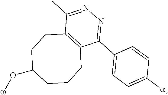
C1C(O[w])CCCC2=C(C1)C(C)=NN=C2C1=CC=C([a])C=C1
